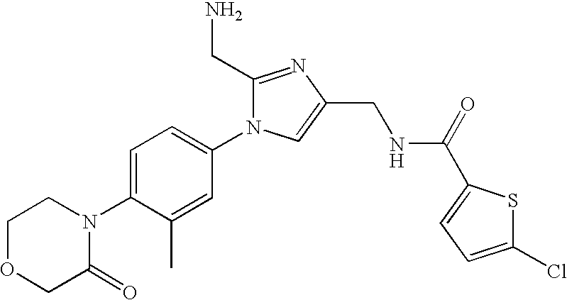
C1OCC(=O)N(C2=CC=C(N3C(CN)=NC(CNC(=O)C4=CC=C(Cl)S4)=C3)C=C2C)C1
